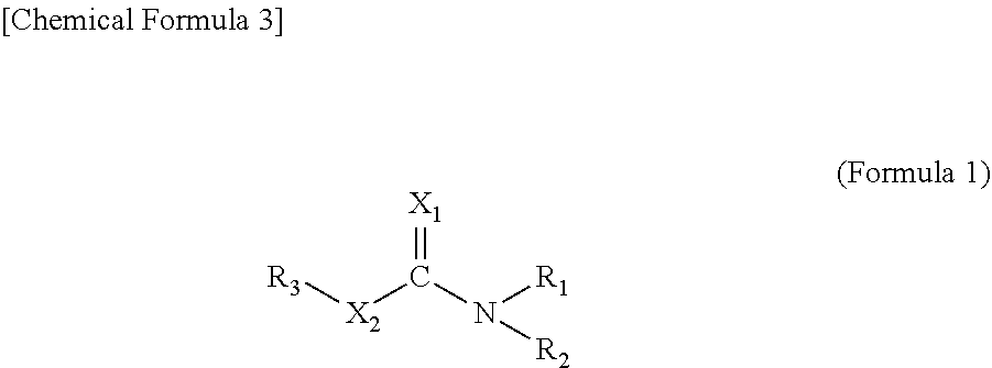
[X1]=C(N([R1])[R2])[X2][R3]
